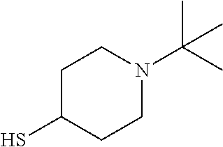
C1C(S)CCN(C(C)(C)C)C1
